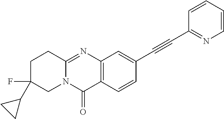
C12=NC3=C(C(=O)N1CC(F)(C1CC1)CC2)C=CC(C#CC1=NC=CC=C1)=C3
